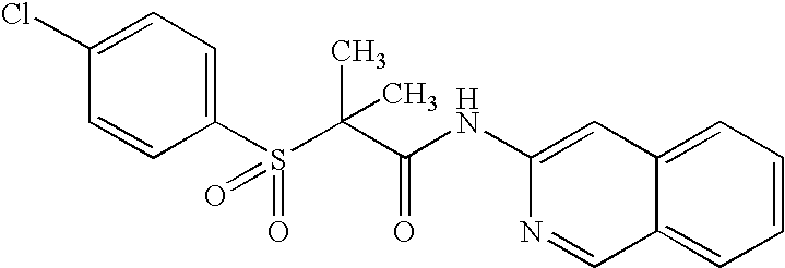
C1(Cl)=CC=C(S(C(C(NC2=CC3=CC=CC=C3C=N2)=O)(C)C)(=O)=O)C=C1
